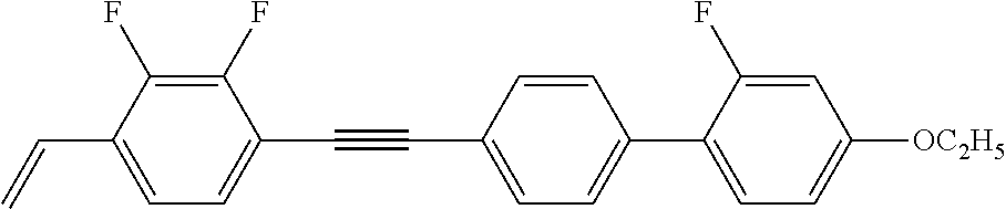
C1(F)=C(F)C(C=C)=CC=C1C#CC1=CC=C(C2=CC=C([OC2H5])C=C2F)C=C1
